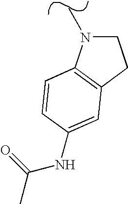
C1N(C)C2=C(C1)C=C(NC(C)=O)C=C2
